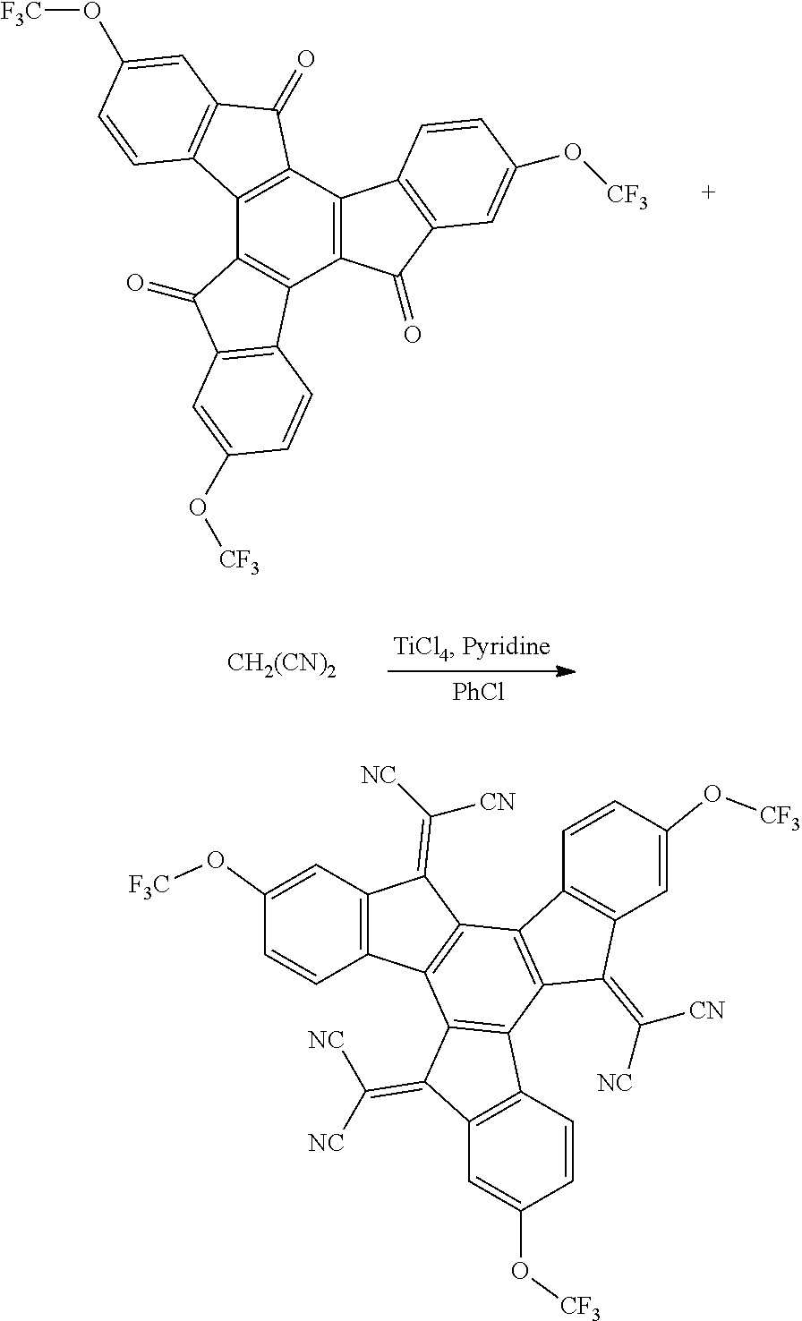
C12=C(C3=C(C4=C1C1=C(C4=O)C=C(O[CF3])C=C1)C1=C(C3=O)C=C(O[F3C])C=C1)C1=C(C2=O)C=C(O[CF3])C=C1.[PhCl].[CH2(CN)2].C12=C(C3=C(C4=C1C1=C(C4=C([NC])[NC])C=C(O[CF3])C=C1)C1=C(C3=C([NC])[CN])C=C(O[F3C])C=C1)C1=C(C2=C([NC])[CN])C=C(O[CF3])C=C1
